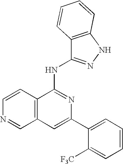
C1=C(C2=CC=CC=C2[F3C])N=C(NC2=NNC3=C2C=CC=C3)C2=C1C=NC=C2
